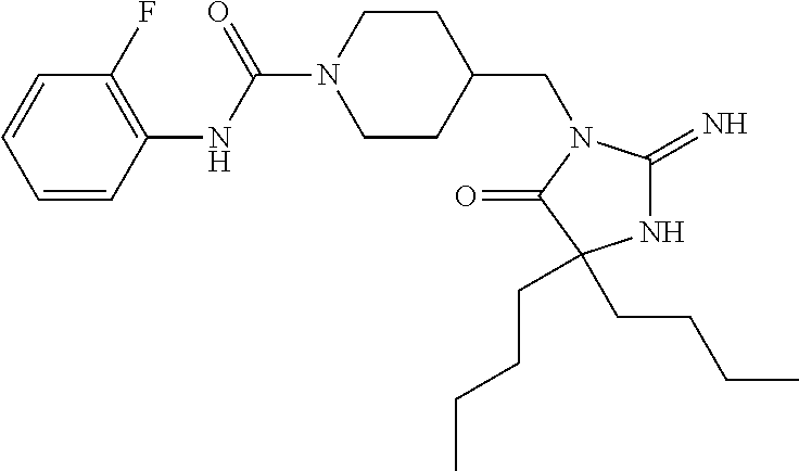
C1=CC(NC(N2CCC(CN3C(=N)NC(CCCC)(CCCC)C3=O)CC2)=O)=C(F)C=C1
